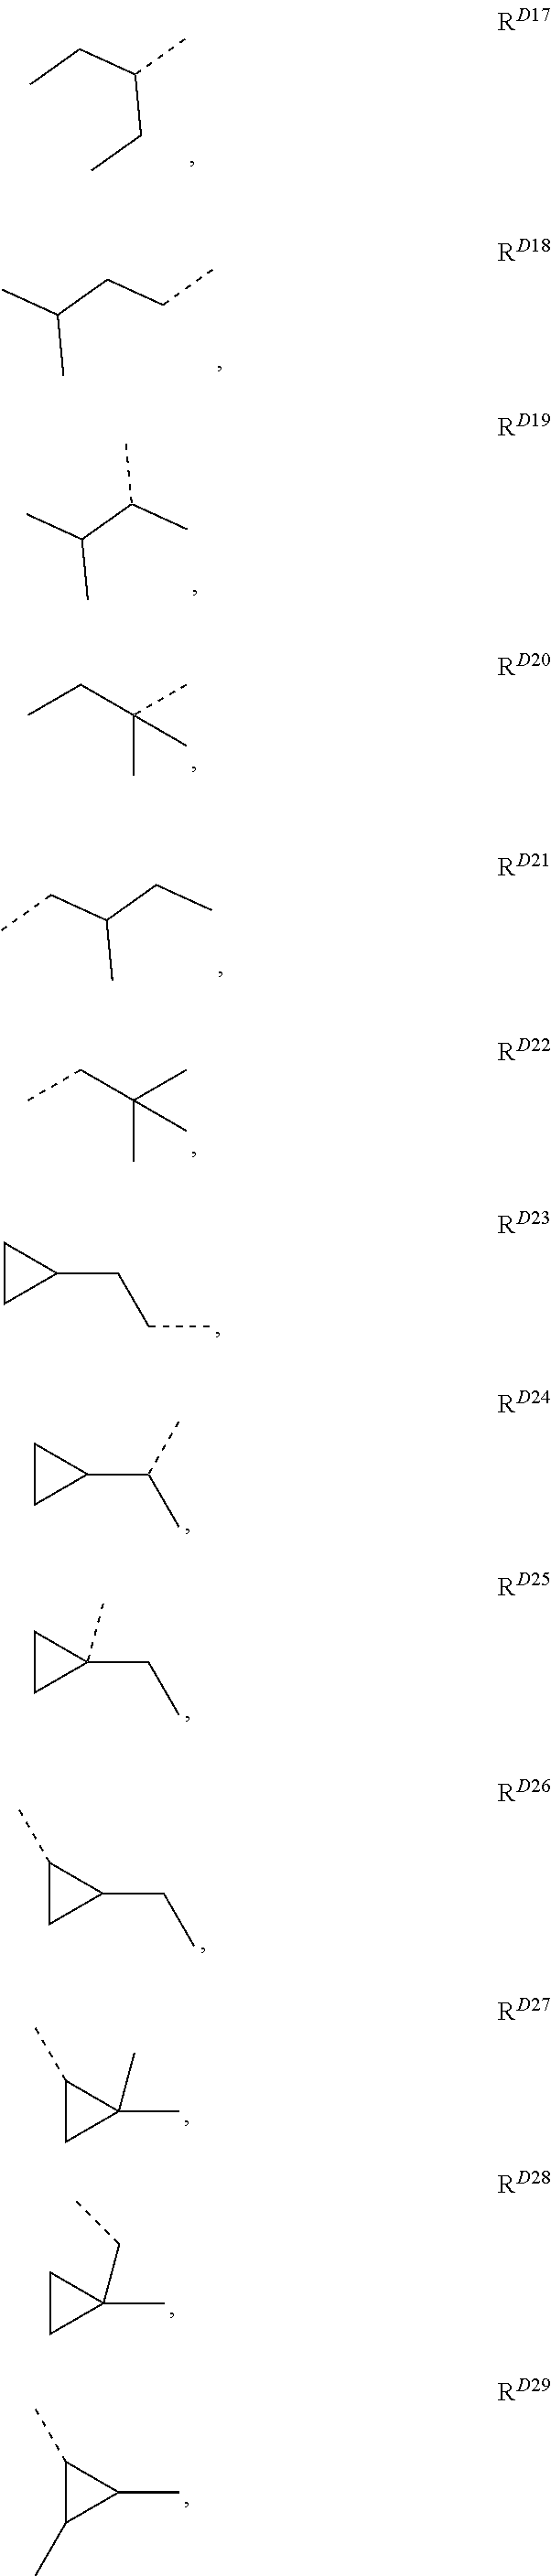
CCC(CC)C.C(CCC)(C)C.C(C(C)C)(C)C.CCC(C)(C)C.C(CC)(CC)C.CCC(C)(C)C.C1(CCC)CC1.C1(C(C)C)CC1.C1(CC)(C)CC1.C1(CC)C(C)C1.C1(C)(C)C(C)C1.C1(C)(CC)CC1.C1(C)C(C)C1C
